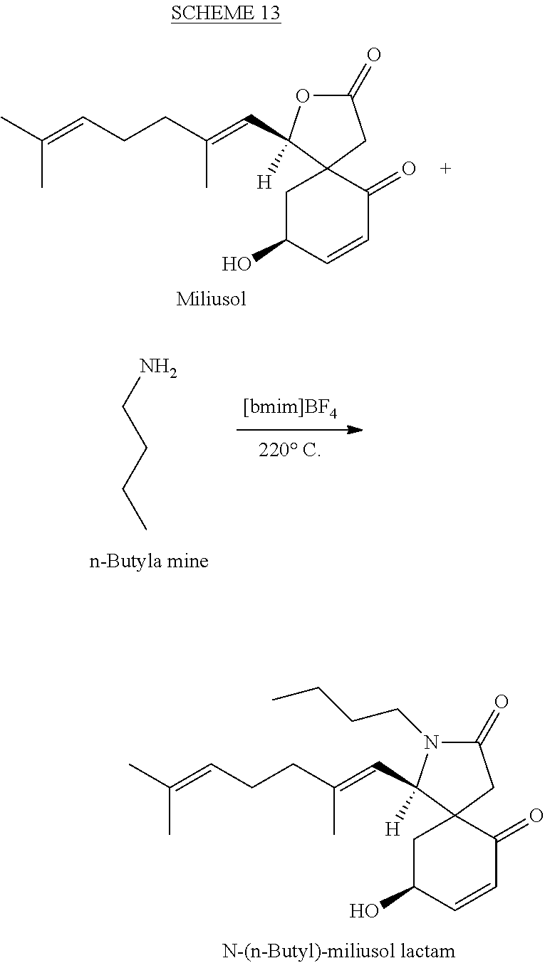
CC(=CCCC(=CC1([H])N(CCCC)C(=O)CC12CC(O)C=CC2=O)C)C.CC(=CCCC(=CC1([H])OC(=O)CC12CC(O)C=CC2=O)C)C.NCCCC
